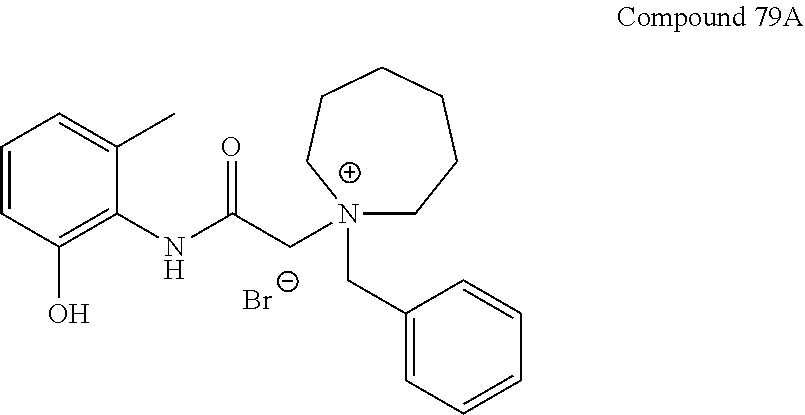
[N+]1(CC(=O)NC2=C(O)C=CC=C2C)(CC2=CC=CC=C2)CCCCCC1.[Br-]
